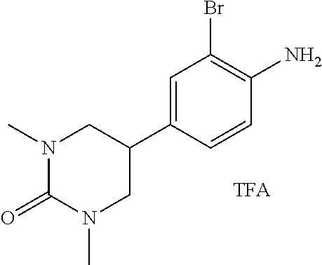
N1(C)C(=O)N(C)CC(C2=CC(Br)=C(N)C=C2)C1
